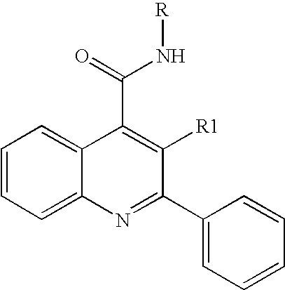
C1=CC=C2C(=C1)C(C(=O)N[R])=C([R1])C(C1=CC=CC=C1)=N2
